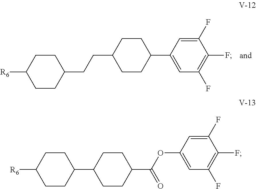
C1C(CCC2CCC(C3=CC(F)=C(F)C(F)=C3)CC2)CCC([R6])C1.C1C(C2CCC(C(=O)OC3=CC(F)=C(F)C(F)=C3)CC2)CCC([R6])C1
